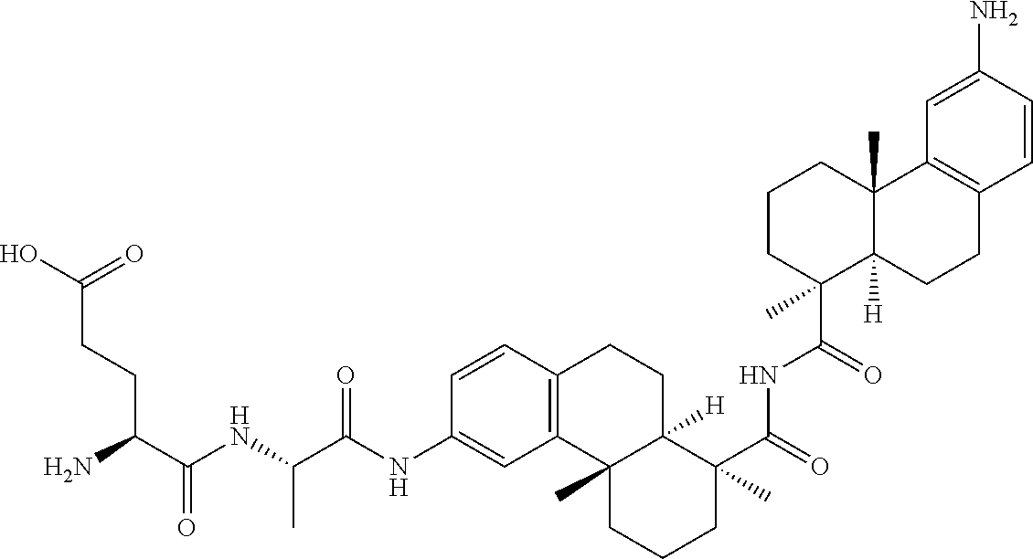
C1=CC2=C(C=C1NC(C(NC(C(N)CCC(O)=O)=O)C)=O)C1(C)C([H])(CC2)C(C(=O)NC(C2(C)C3([H])C(C)(CCC2)C2=C(CC3)C=CC(N)=C2)=O)(C)CCC1
